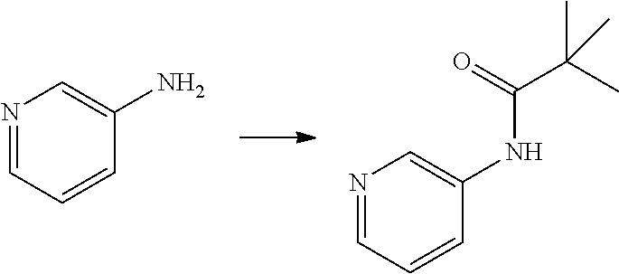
N1=CC=CC(N)=C1.N1=CC=CC(NC(C(C)(C)C)=O)=C1
